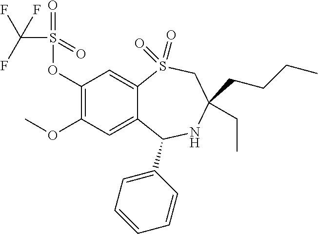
C1(OS(C(F)(F)F)(=O)=O)=C(OC)C=C2C(=C1)S(=O)(=O)CC(CCCC)(CC)NC2C1=CC=CC=C1
